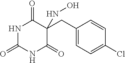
C1(=O)NC(=O)NC(=O)C1(CC1=CC=C(Cl)C=C1)NO
